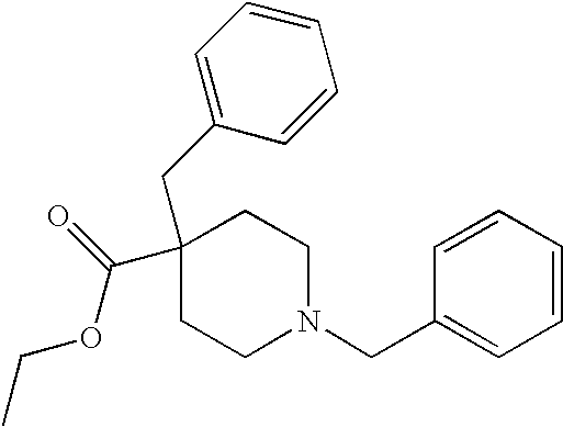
C(C1=CC=CC=C1)C1(C(=O)OCC)CCN(CC2=CC=CC=C2)CC1
